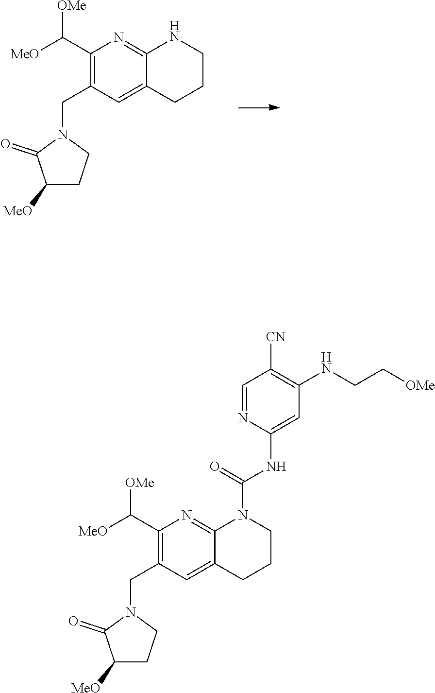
C1(C([OMe])[MeO])=C(CN2C(=O)C([MeO])CC2)C=C2C(=N1)NCCC2.C1(C([OMe])[MeO])=C(CN2C(=O)C([MeO])CC2)C=C2C(=N1)N(C(NC1=CC(NCC[OMe])=C([CN])C=N1)=O)CCC2
